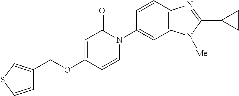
C1(COC2=CC(=O)N(C3=CC4=C(C=C3)N=C(C3CC3)N4[Me])C=C2)=CSC=C1
